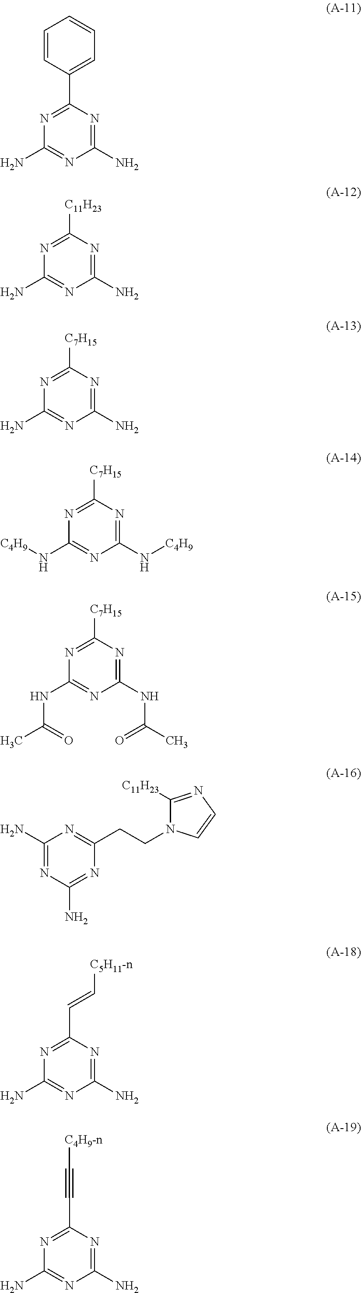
C1=CC(C2=NC(N)=NC(N)=N2)=CC=C1.[C11H23]C1=NC(N)=NC(N)=N1.[C7H15]C1=NC(N)=NC(N)=N1.[C7H15]C1=NC(N[C4H9])=NC(N[C4H9])=N1.[C7H15]C1=NC(NC(C)=O)=NC(NC(C)=O)=N1.C1(N)=NC(N)=NC(CCN2C([C11H23])=NC=C2)=N1.C(C1=NC(N)=NC(N)=N1)=C[C5H11-n].C(C1=NC(N)=NC(N)=N1)#C[C4H9-n]
